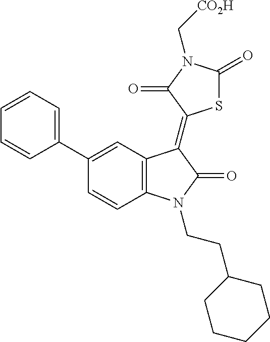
C12=C(C=C(C3=CC=CC=C3)C=C1)C(=C1SC(=O)N(C[CO2H])C1=O)C(=O)N2CCC1CCCCC1
